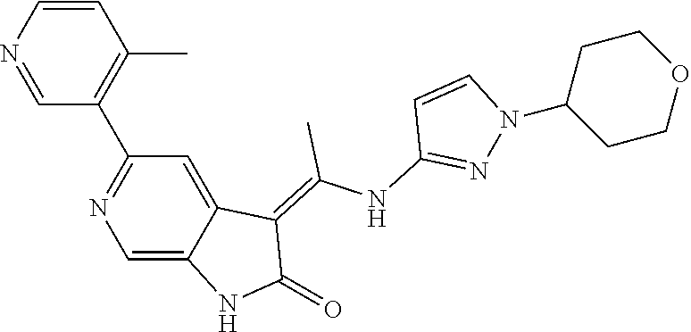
C1=CN=CC(C2=NC=C3C(=C2)C(=C(NC2=NN(C4CCOCC4)C=C2)C)C(=O)N3)=C1C
